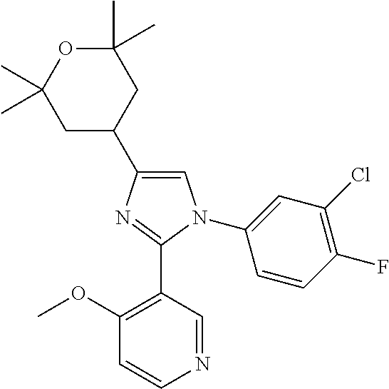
C1=C(C2CC(C)(C)OC(C)(C)C2)N=C(C2=C(OC)C=CN=C2)N1C1=CC(Cl)=C(F)C=C1
